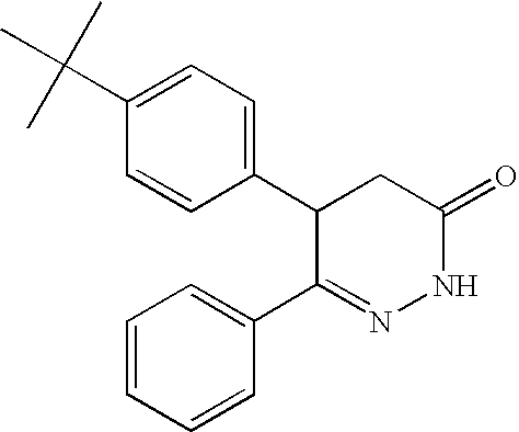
C1=C(C(C)(C)C)C=CC(C2C(C3=CC=CC=C3)=NNC(=O)C2)=C1
